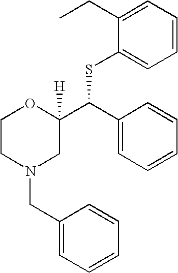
C1CN(CC2=CC=CC=C2)CC(C(C2=CC=CC=C2)SC2=CC=CC=C2CC)([H])O1
